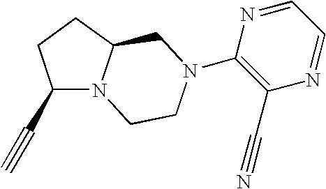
C(C1N2C(CC1)CN(C1=C(C#N)N=CC=N1)CC2)#C
